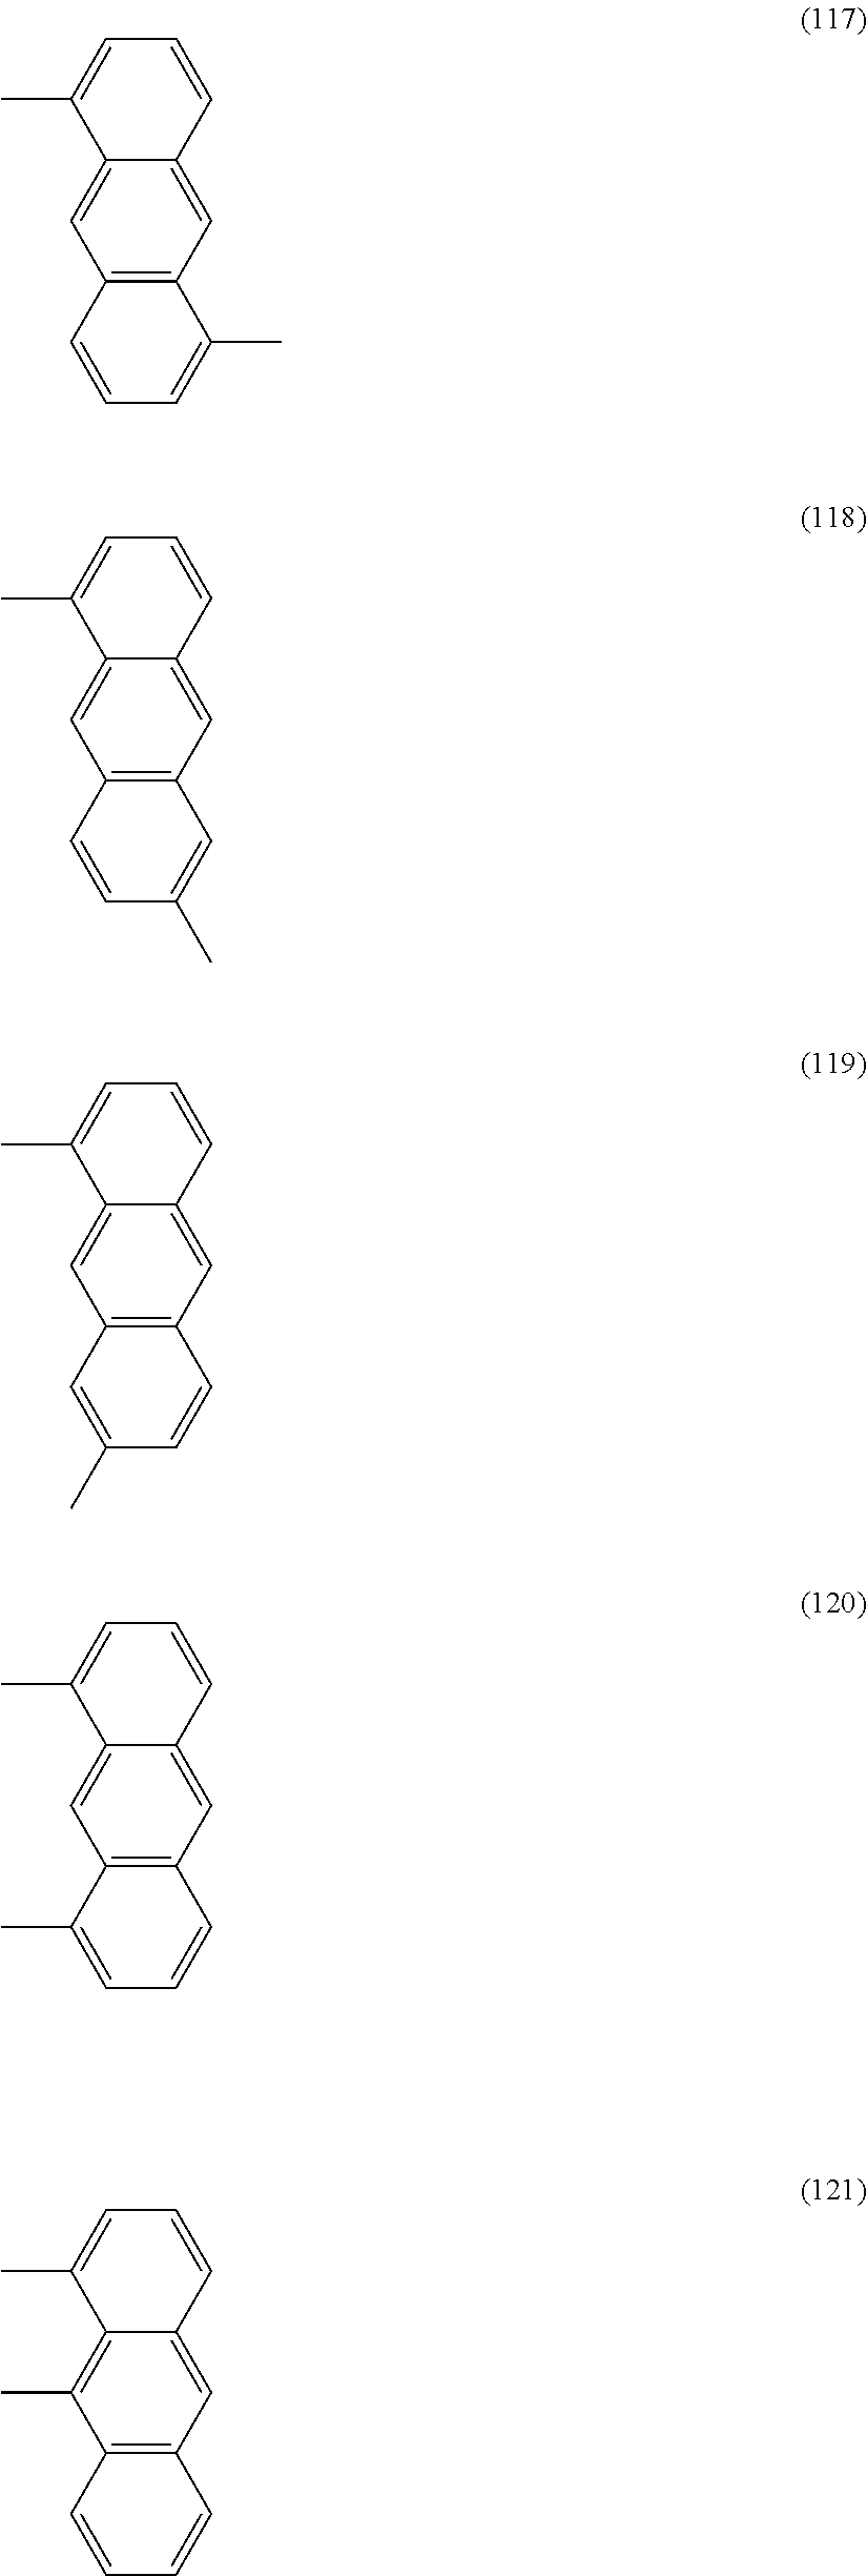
C12=CC3=C(C=C1C(C)=CC=C2)C=CC=C3C.C12=CC3=C(C=C1C(C)=CC=C2)C=CC(C)=C3.C12=CC3=C(C=C1C(C)=CC=C2)C=C(C)C=C3.C12=CC3=C(C=C1C(C)=CC=C2)C(C)=CC=C3.C12=CC3=C(C(C)=C1C(C)=CC=C2)C=CC=C3
